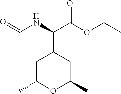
C1C(C)OC(C)CC1C(NC=O)C(OCC)=O
